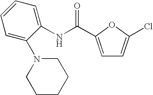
N(C1=CC=CC=C1N1CCCCC1)C(C1=CC=C(Cl)O1)=O
